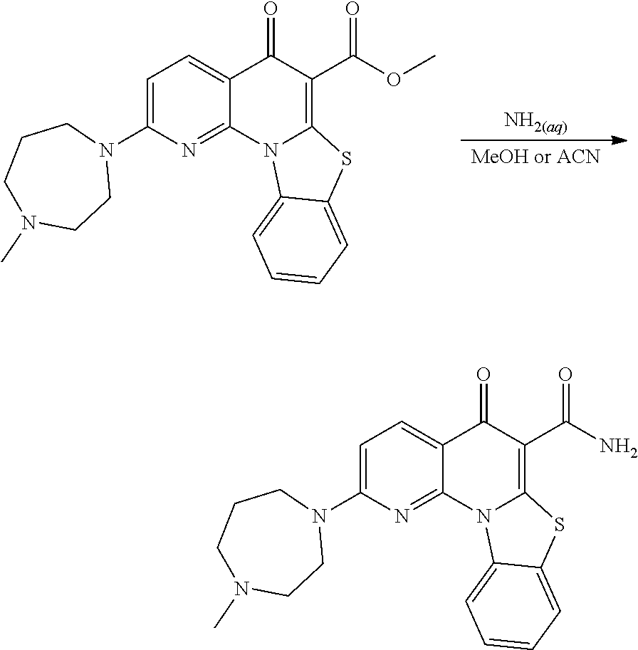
C1=C(N2CCCN(C)CC2)N=C2C(=C1)C(=O)C(C(OC)=O)=C1N2C2=CC=CC=C2S1.C1=C(N2CCCN(C)CC2)N=C2C(=C1)C(=O)C(C(N)=O)=C1N2C2=CC=CC=C2S1
